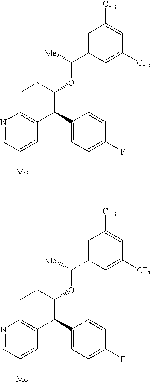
N1=CC([Me])=CC2=C1CCC(OC(C1=CC([CF3])=CC([CF3])=C1)[Me])C2C1=CC=C(F)C=C1.N1=CC([Me])=CC2=C1CCC(OC(C1=CC([CF3])=CC([CF3])=C1)[Me])C2C1=CC=C(F)C=C1
